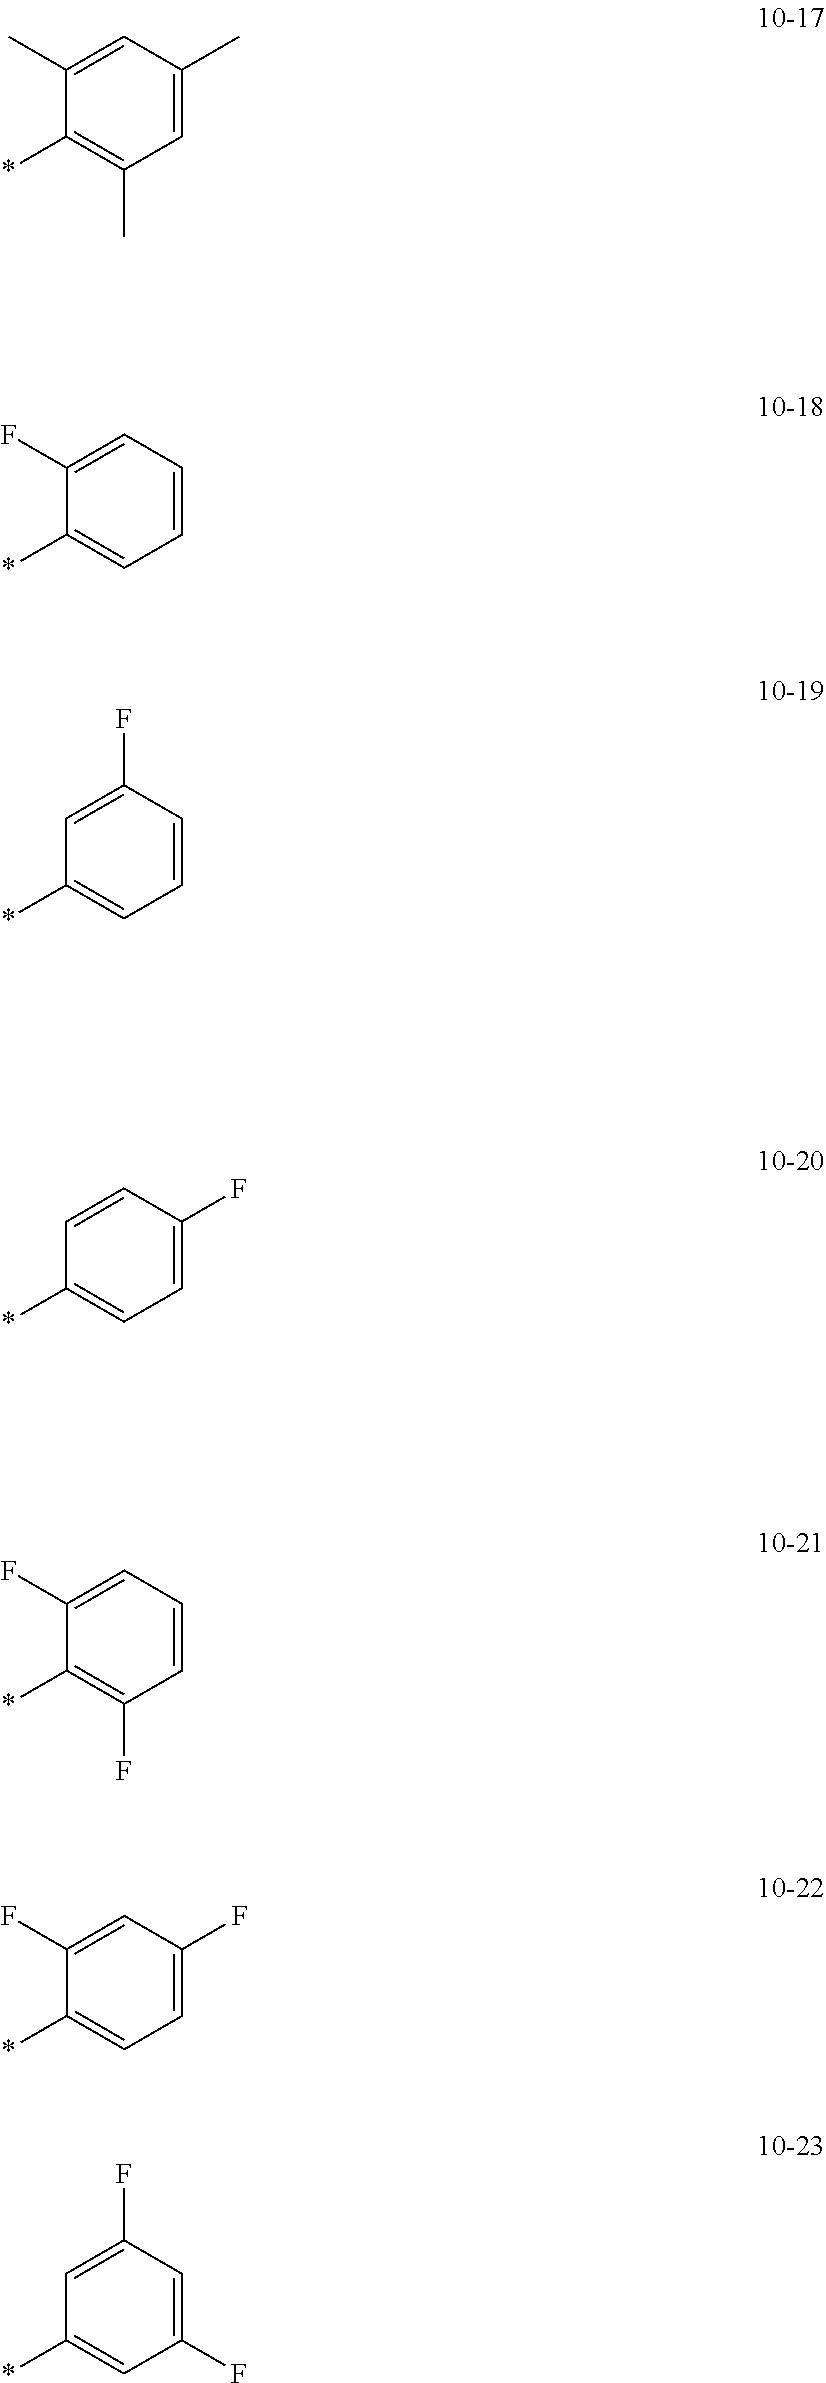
C1(C)=CC(C)=CC(C)=C1*.C1(F)=CC=CC=C1*.C1=C(F)C=CC=C1*.C1=CC(F)=CC=C1*.C1(F)=CC=CC(F)=C1*.C1(F)=CC(F)=CC=C1*.C1=C(F)C=C(F)C=C1*
